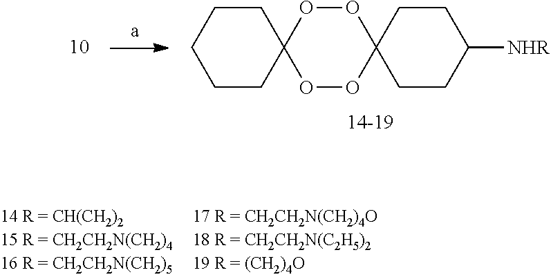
C1CC2(CCC1)OOC1(OO2)CCC([NHR])CC1
